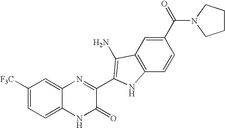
C1=C2C(=CC([F3C])=C1)N=C(C1=C(N)C3=C(C=CC(C(=O)N4CCCC4)=C3)N1)C(=O)N2
